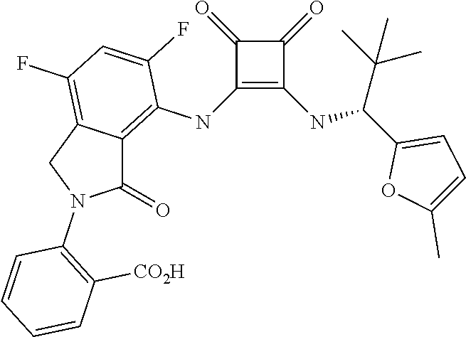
C1(NC2=C3C(=C(F)C=C2F)CN(C2=C([CO2H])C=CC=C2)C3=O)=C(NC(C2=CC=C(C)O2)C(C)(C)C)C(=O)C1=O
